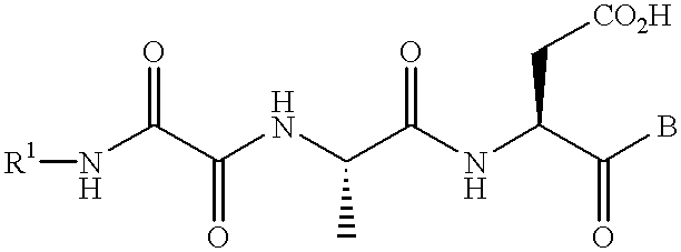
C(C(NC(C(NC(C(B)=O)C[CO2H])=O)C)=O)(N[R1])=O
